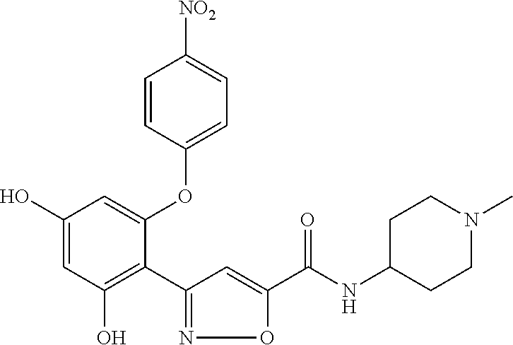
C1(O)=CC(O)=C(C2=NOC(C(NC3CCN(C)CC3)=O)=C2)C(OC2=CC=C([NO2])C=C2)=C1
